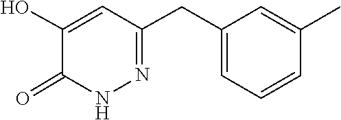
C1(CC2=CC=CC(C)=C2)=NNC(=O)C(O)=C1
